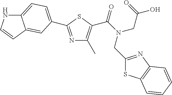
N1=C(C2=CC=C3NC=CC3=C2)SC(C(N(CC2=NC3=C(S2)C=CC=C3)CC(=O)O)=O)=C1C
